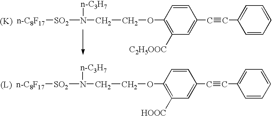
[n-C8F17][SO2]N(CCOC1=C([HOOC])C=C(C#CC2=CC=CC=C2)C=C1)[n-C3H7].[(L)].[n-C8F17][SO2]N(CCOC1=C([C2H5OOC])C=C(C#CC2=CC=CC=C2)C=C1)[n-C3H7].[(K)]
